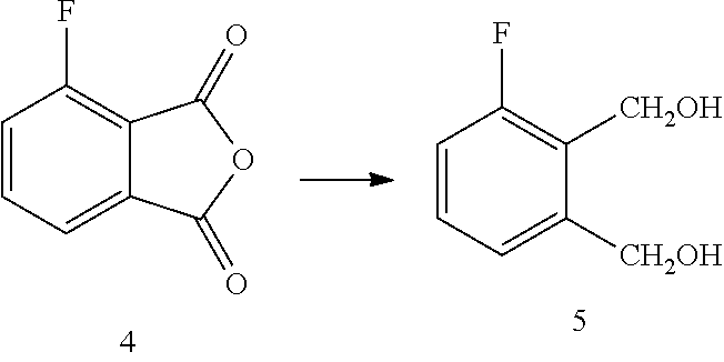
C1=CC=C([CH2OH])C([CH2OH])=C1F.C1=CC=C2C(=C1F)C(=O)OC2=O
